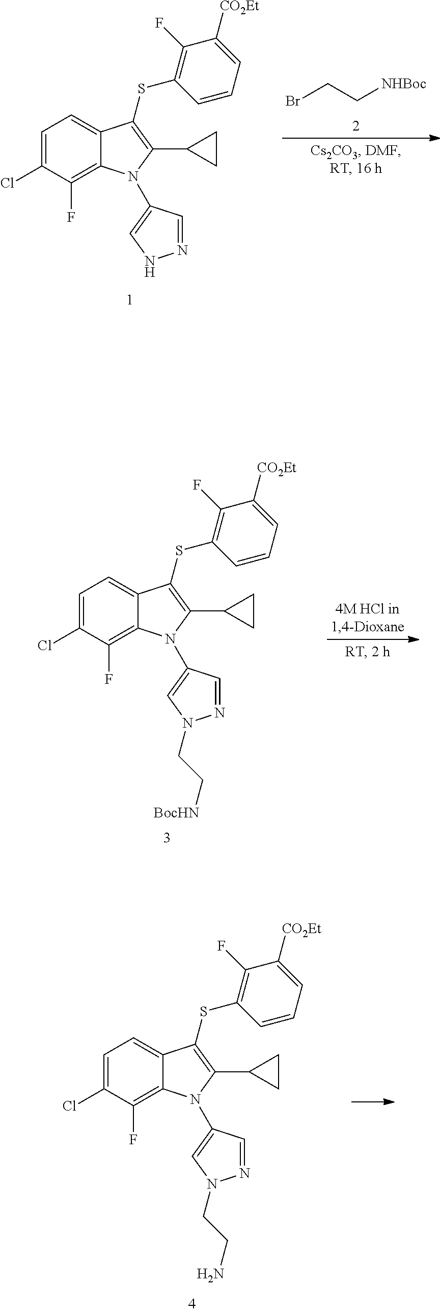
C1=C(Cl)C(F)=C2C(=C1)C(SC1=C(F)C([CO2Et])=CC=C1)=C(C1CC1)N2C1=CNN=C1.BrCC[NHBoc].C1=C(Cl)C(F)=C2C(=C1)C(SC1=C(F)C([CO2Et])=CC=C1)=C(C1CC1)N2C1=CN(CC[BocHN])N=C1.C1=C(Cl)C(F)=C2C(=C1)C(SC1=C(F)C([CO2Et])=CC=C1)=C(C1CC1)N2C1=CN(CCN)N=C1
